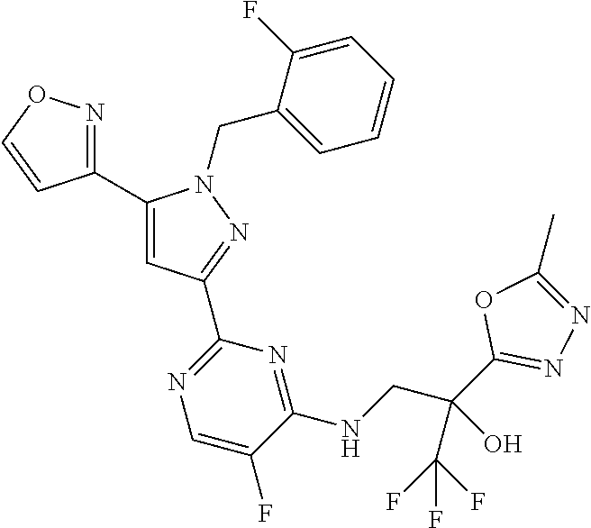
C1(C2=CC(C3=NC=C(F)C(NCC(C4=NN=C(C)O4)(C(F)(F)F)O)=N3)=NN2CC2=CC=CC=C2F)=NOC=C1
